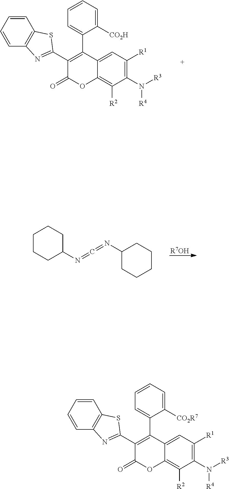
C1(N([R4])[R3])=C([R1])C=C2C(=C1[R2])OC(=O)C(C1=NC3=C(S1)C=CC=C3)=C2C1=CC=CC=C1[CO2R7].C1(N([R4])[R3])=C([R1])C=C2C(=C1[R2])OC(=O)C(C1=NC3=C(S1)C=CC=C3)=C2C1=CC=CC=C1[CO2H].[R7OH].C1CCC(N=C=NC2CCCCC2)CC1
